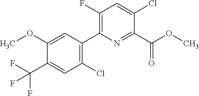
O(C)C(C1=NC(C2=C(Cl)C=C(C(F)(F)F)C(OC)=C2)=C(F)C=C1Cl)=O
